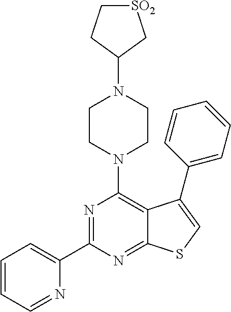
N1=C(C2=CC=CC=N2)N=C2C(=C1N1CCN(C3C[SO2]CC3)CC1)C(C1=CC=CC=C1)=CS2
